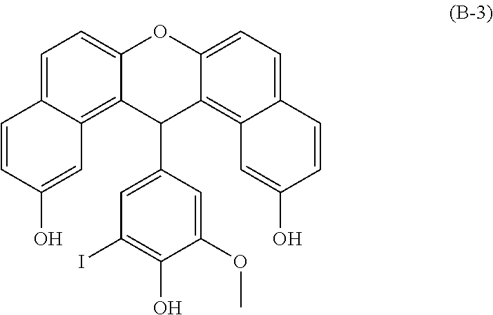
C1=C2C(=C3C(=C1)OC1=CC=C4C(=C1C3C1=CC(I)=C(O)C(OC)=C1)C=C(O)C=C4)C=C(O)C=C2
